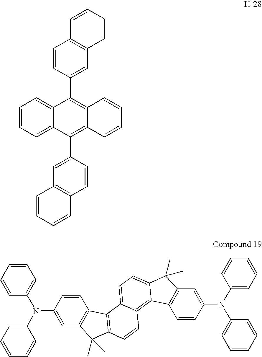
C1=CC(C2=C3C(=C(C4=CC5=C(C=C4)C=CC=C5)C4=CC=CC=C24)C=CC=C3)=CC2=C1C=CC=C2.C1=CC(N(C2=CC=CC=C2)C2=CC=CC=C2)=CC2=C1C1=C(C2(C)C)C=CC2=C3C(=CC=C12)C(C)(C)C1=C3C=CC(N(C2=CC=CC=C2)C2=CC=CC=C2)=C1
